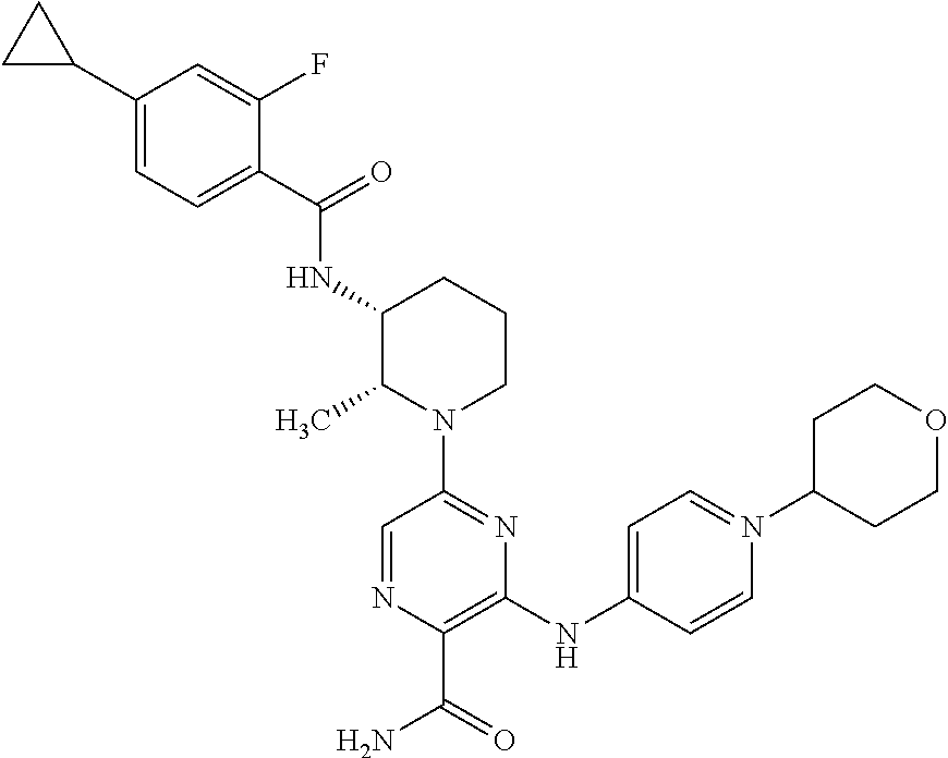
C1(NC(C2=CC=C(C3CC3)C=C2F)=O)C(C)N(C2=NC(NC3=CC=N(C4CCOCC4)C=C3)=C(C(N)=O)N=C2)CCC1
